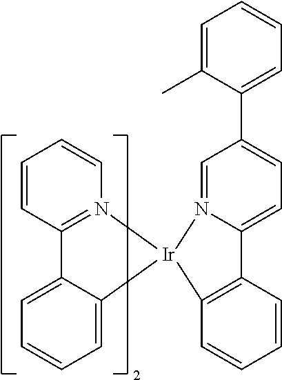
C1=CC2=N(C=C1)[Ir]1(C3=CC=CC=C23)C2=C(C=CC=C2)C2=CC=C(C3=CC=CC=C3C)C=N21
